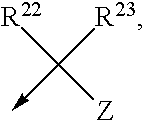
[R22]C([R23])(->C)[Z]
